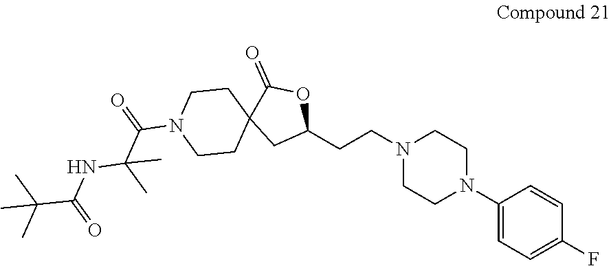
C1(N2CCN(CCC3OC(=O)C4(C3)CCN(C(C(NC(C(C)(C)C)=O)(C)C)=O)CC4)CC2)=CC=C(F)C=C1
